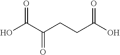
OC(C(CCC(O)=O)=O)=O
